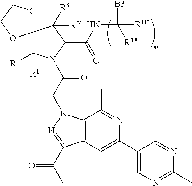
C12(C([R1])([R1])N(C(CN3C4=C(C=C(C5=CN=C(C)N=C5)N=C4C)C(C(C)=O)=N3)=O)C(C(NC([B3])([R18])[R18])=O)C1([R3])[R3])OCCO2
